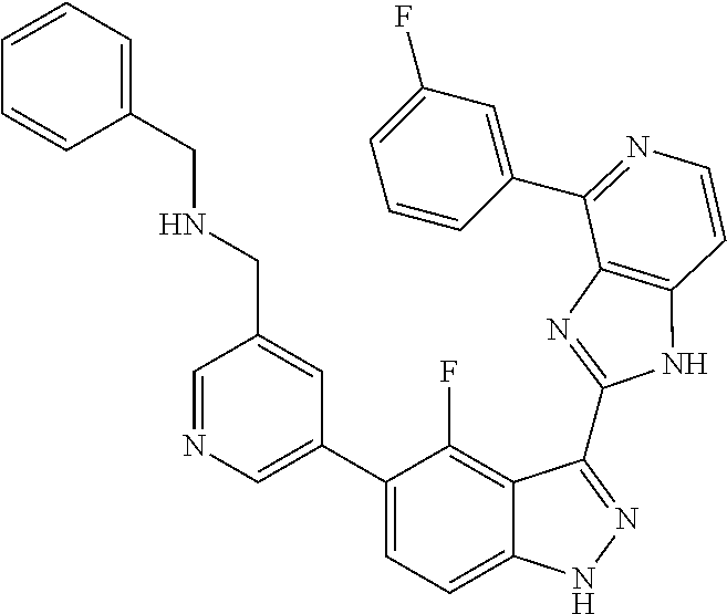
C1=C(C2=CC=C3C(=C2F)C(C2=NC4=C(N2)C=CN=C4C2=CC(F)=CC=C2)=NN3)C=C(CNCC2=CC=CC=C2)C=N1
